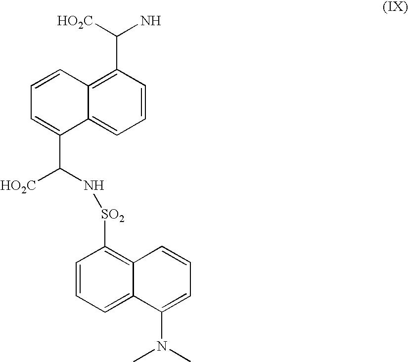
C1=CC(C([HO2C])N)=C2C(=C1)C(C(N[SO2]C1=C3C(=CC=C1)C(N(C)C)=CC=C3)[HO2C])=CC=C2
